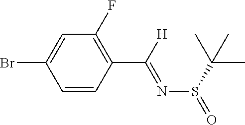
C1=C(Br)C=CC(C([H])=NS(C(C)(C)C)=O)=C1F
